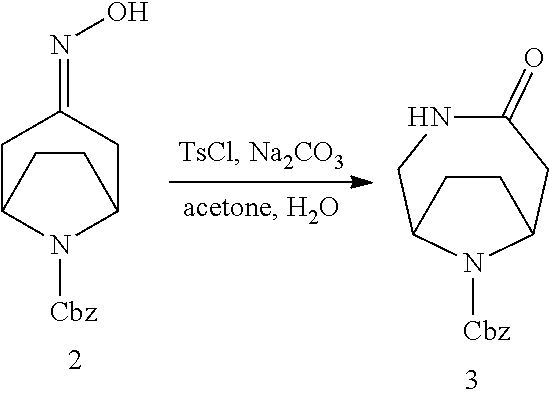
C1C2N([Cbz])C(CC1=NO)CC2.C1(=O)NCC2N([Cbz])C(C1)CC2
